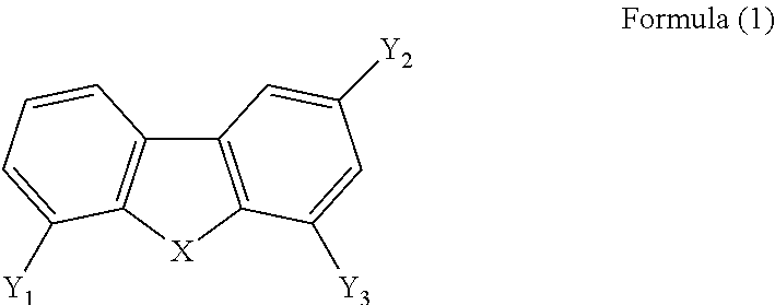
C12=C([X]C3=C1C=CC=C3[Y1])C([Y3])=CC([Y2])=C2
